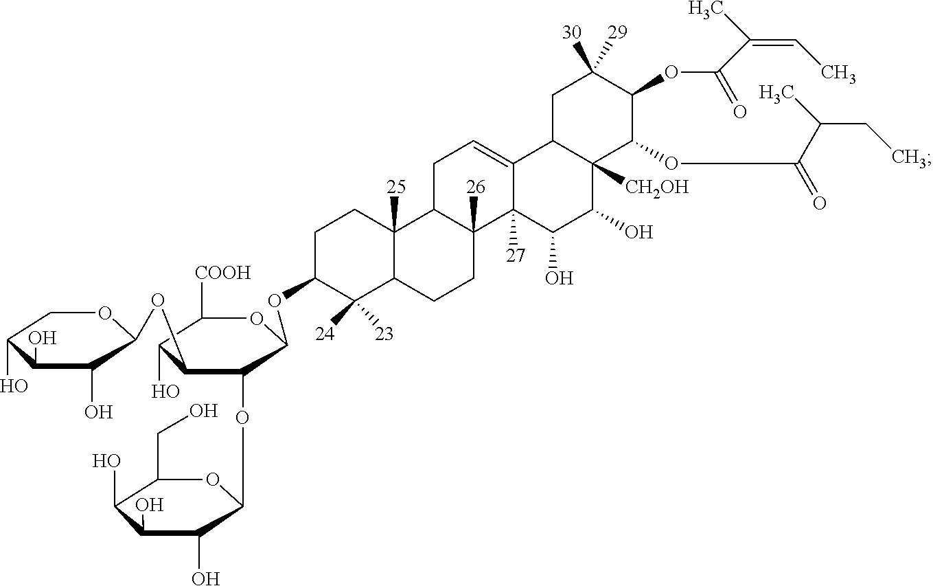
C1C(O)C(O)C(O)C(OC2C(O)C([COOH])OC(OC3CCC4([25])C(C3([24])[23])CCC3([26])C4CC=C4C3([27])C(O)C(O)C3([CH2OH])C4CC([30])([29])C(OC(=O)C(=CC)C)C3OC(=O)C(CC)C)C2OC2C(O)C(O)C(O)C(CO)O2)O1
